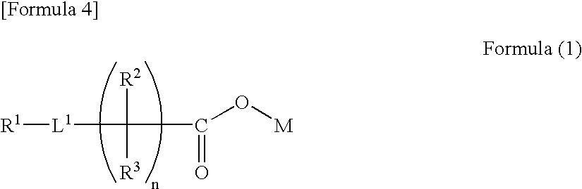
[R1][L1]C([R2])([R3])C(O[M])=O
